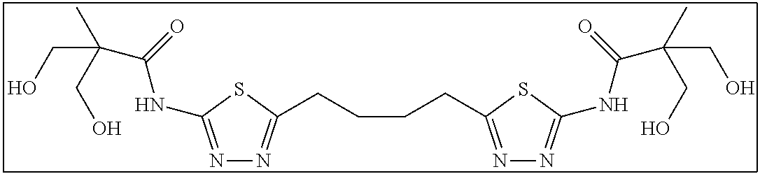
N1=C(NC(C(CO)(C)CO)=O)SC(CCCCC2=NN=C(NC(C(CO)(C)CO)=O)S2)=N1
